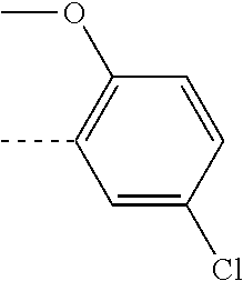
C1=C(Cl)C=CC(OC)=C1C
